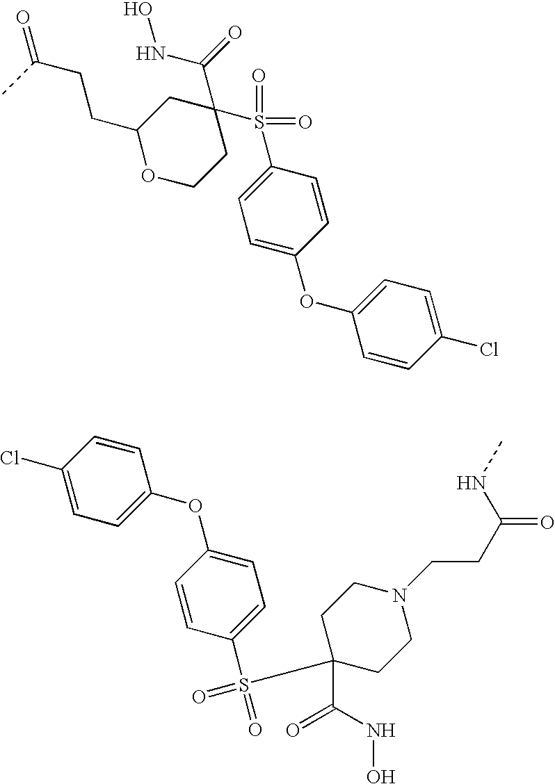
C1(S(C2(C(=O)NO)CC(CCC(=O)C)OCC2)(=O)=O)=CC=C(OC2=CC=C(Cl)C=C2)C=C1.C1=CC(OC2=CC=C(S(=O)(=O)C3(C(=O)NO)CCN(CCC(NC)=O)CC3)C=C2)=CC=C1Cl
